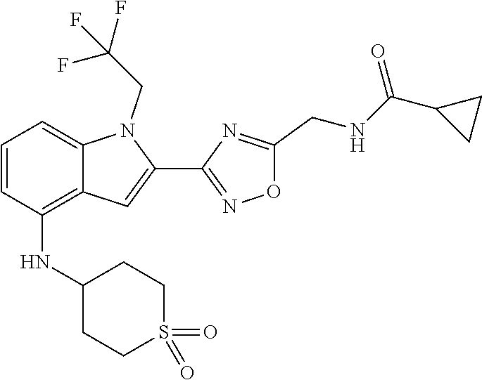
C12=CC=CC(NC3CCS(=O)(=O)CC3)=C1C=C(C1=NOC(CNC(C3CC3)=O)=N1)N2CC(F)(F)F
